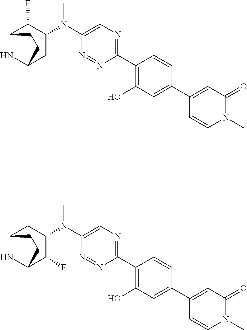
C12NC(CC(N(C3=CN=C(C4=C(O)C=C(C5=CC(=O)N(C)C=C5)C=C4)N=N3)C)C1F)CC2.C12NC(C(F)C(N(C3=CN=C(C4=C(O)C=C(C5=CC(=O)N(C)C=C5)C=C4)N=N3)C)C1)CC2
